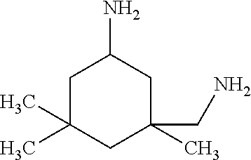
C1C(C)(C)CC(C)(CN)CC1N
